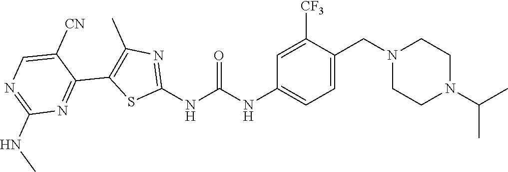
C1=C(CN2CCN(C(C)C)CC2)C([CF3])=CC(NC(NC2=NC(C)=C(C3=NC(NC)=NC=C3[CN])S2)=O)=C1
